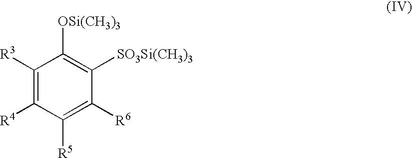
C1([R3])=C([R4])C([R5])=C([R6])C([SO3Si(CH3)3])=C1[OSi(CH3)3]
